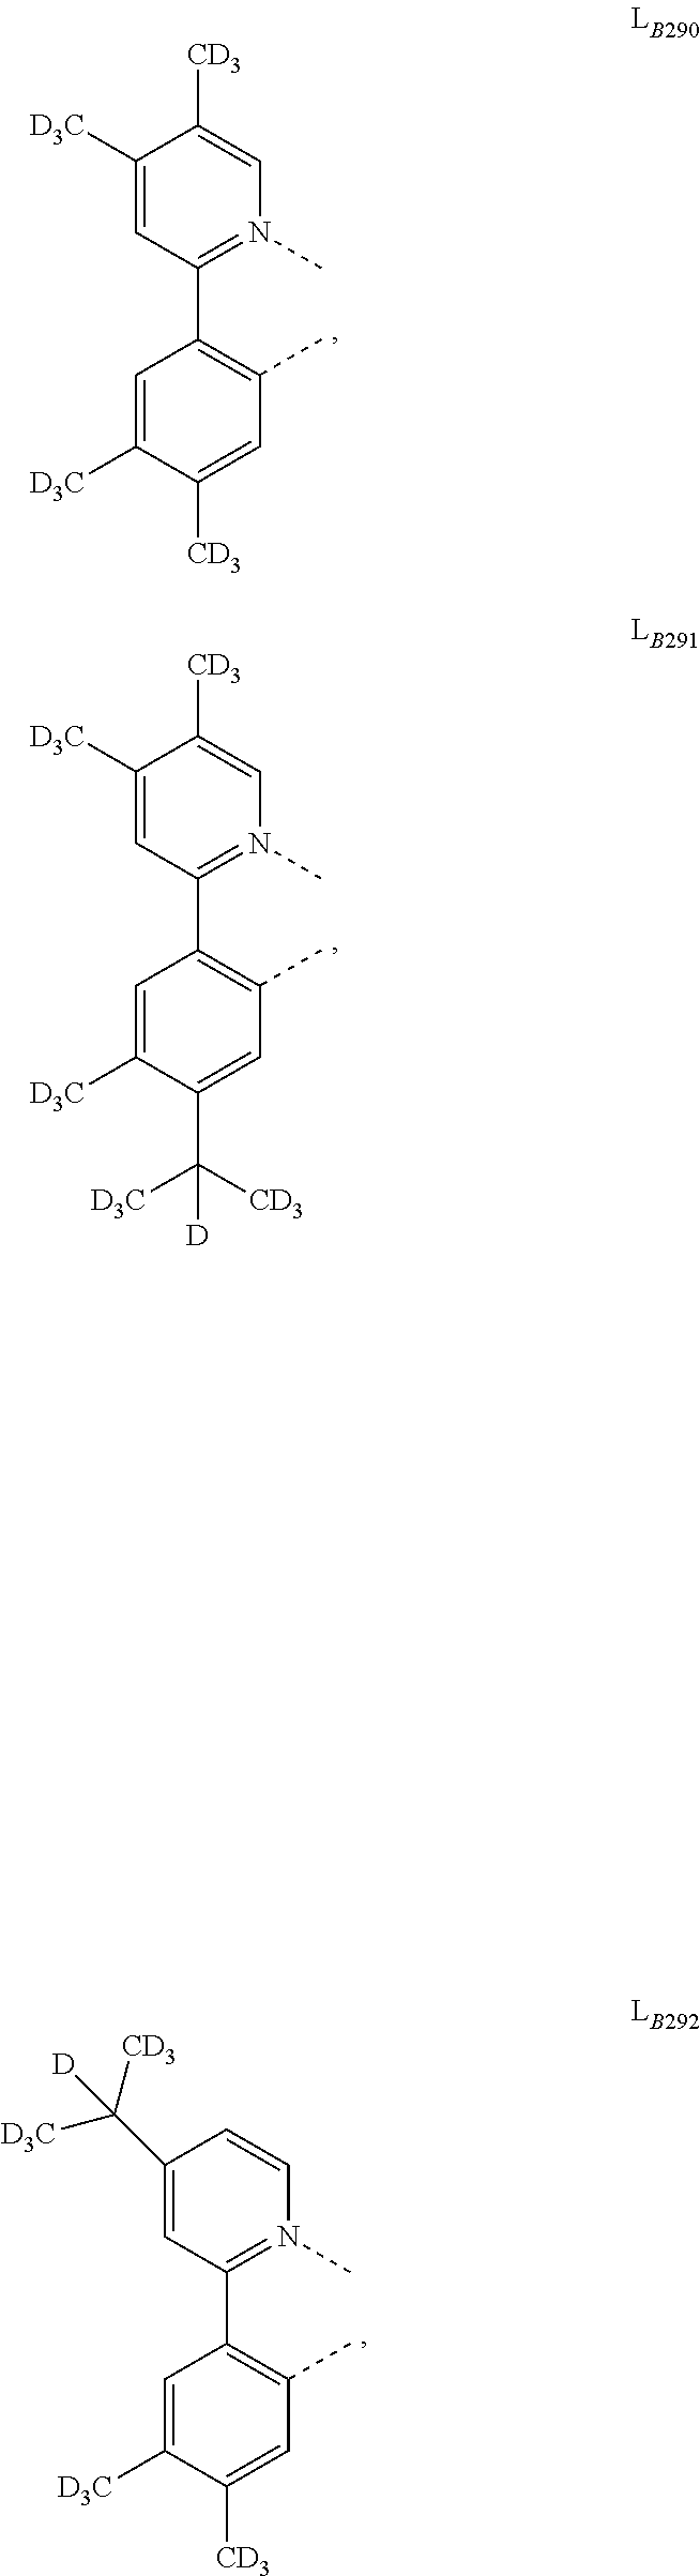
C1(C2=C(C)C=C([CD3])C([D3C])=C2)=N(C)C=C([CD3])C([D3C])=C1.C1(C2=C(C)C=C(C([D])([D3C])[CD3])C([D3C])=C2)=N(C)C=C([CD3])C([D3C])=C1.C1(C2=C(C)C=C([CD3])C([D3C])=C2)=N(C)C=CC(C([D3C])([CD3])[D])=C1
